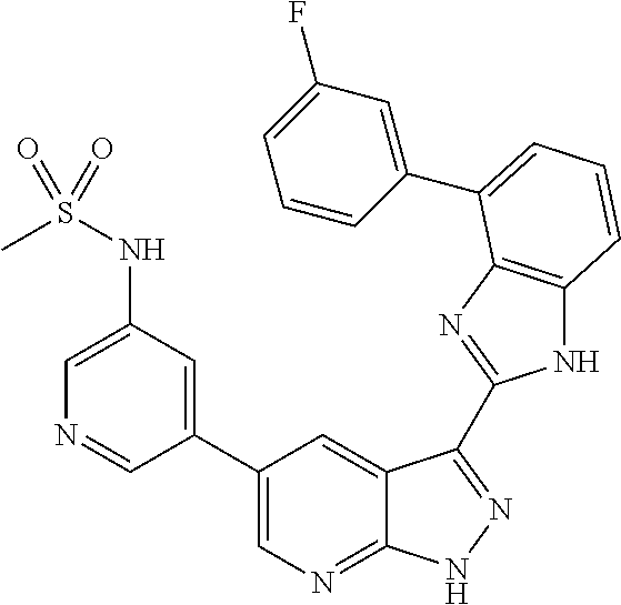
C1(C2=CN=C3C(=C2)C(C2=NC4=C(N2)C=CC=C4C2=CC(F)=CC=C2)=NN3)=CC(NS(C)(=O)=O)=CN=C1
